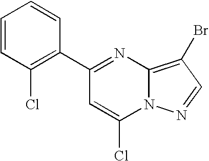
C1(C2=NC3=C(Br)C=NN3C(Cl)=C2)=C(Cl)C=CC=C1
